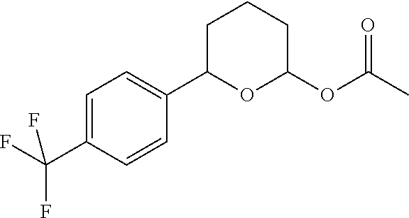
C1=C(C(F)(F)F)C=CC(C2OC(OC(C)=O)CCC2)=C1
